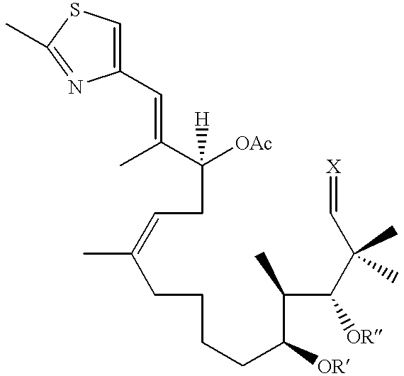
CC(C(CC=C(CCCCC(C(C(C(C=[X])(C)C)[OR])C)[OR])C)([OAc])[H])=CC1=CSC(C)=N1
